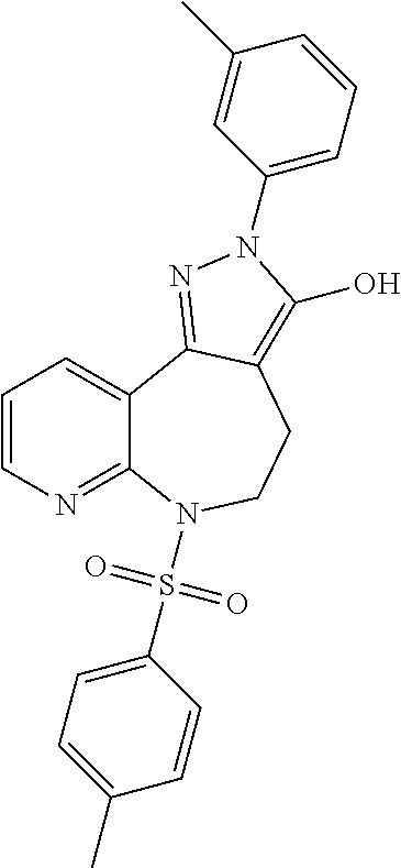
C1=CN=C2C(=C1)C1=NN(C3=CC=CC(C)=C3)C(O)=C1CCN2S(C1=CC=C(C)C=C1)(=O)=O
